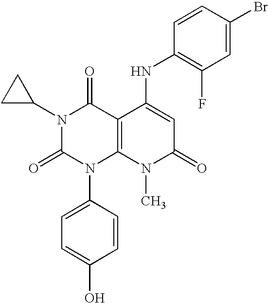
N1(C2CC2)C(=O)N(C2=CC=C(O)C=C2)C2=C(C1=O)C(NC1=C(F)C=C(Br)C=C1)=CC(=O)N2C
